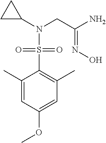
C1(C)=CC(OC)=CC(C)=C1S(N(C1CC1)CC(=NO)N)(=O)=O
